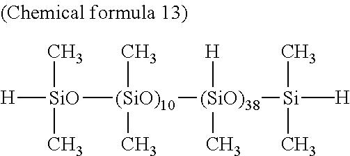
[H][SiO]([(SiO)10](C)(C)[(SiO)38]([Si]([H])(C)(C)C)(C)[H])(C)C
